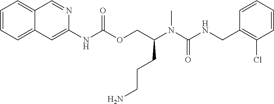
C1=CC(CNC(N(C(COC(NC2=CC3=CC=CC=C3C=N2)=O)CCCN)C)=O)=C(Cl)C=C1
